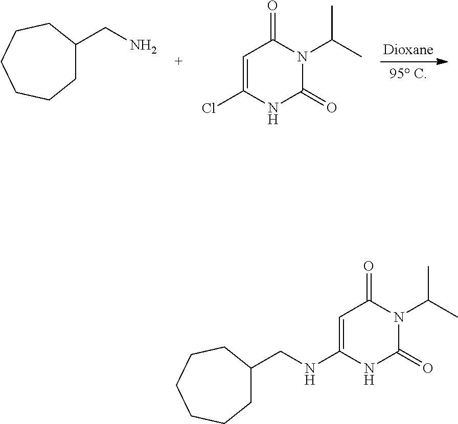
C1=C(Cl)NC(=O)N(C(C)C)C1=O.C1(CN)CCCCCC1.C1=C(NCC2CCCCCC2)NC(=O)N(C(C)C)C1=O
